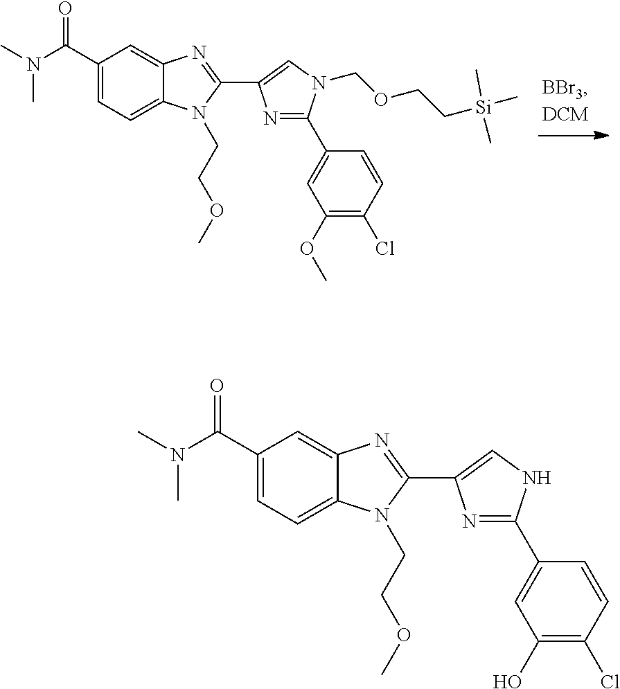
N1=C(C2=CC(OC)=C(Cl)C=C2)N(COCC[Si](C)(C)C)C=C1C1=NC2=CC(C(N(C)C)=O)=CC=C2N1CCOC.N1=C(C2=CC(O)=C(Cl)C=C2)NC=C1C1=NC2=CC(C(N(C)C)=O)=CC=C2N1CCOC
